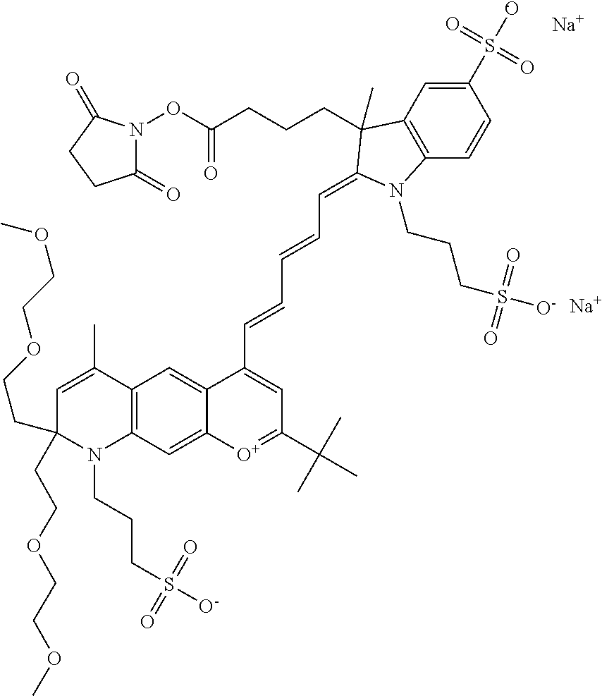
C1=C(C)C2=C(N(CCCS([O-])(=O)=O)C1(CCOCCOC)CCOCCOC)C=C1C(=C2)C(C=CC=CC=C2C(C)(CCCC(ON3C(=O)CCC3=O)=O)C3=C(C=CC(S([O-])(=O)=O)=C3)N2CCCS(=O)(=O)[O-])=CC(C(C)(C)C)=[O+]1.[Na].[Na]
